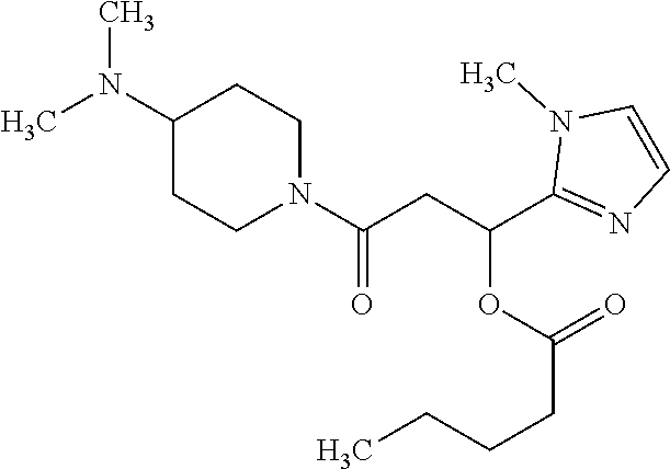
C1(N(C)C)CCN(C(CC(C2=NC=CN2C)OC(CCCC)=O)=O)CC1
